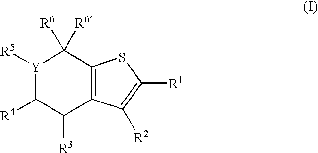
[Y]1([R5])C([R4])C([R3])C2=C(C1([R6])[R6])SC([R1])=C2[R2]
